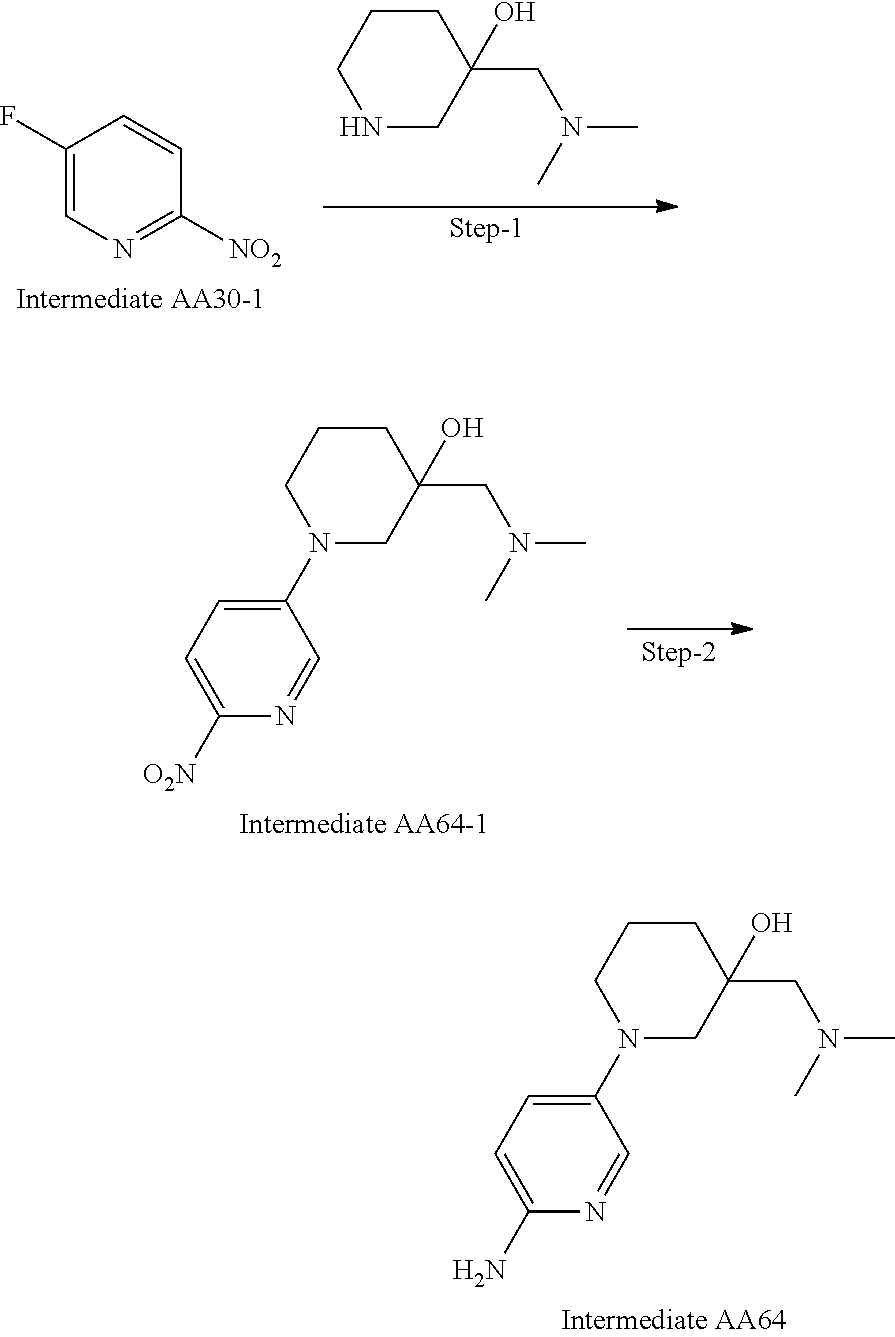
C1(N)=CC=C(N2CCCC(CN(C)C)(O)C2)C=N1.C1=CC(F)=CN=C1[NO2].N1CC(CN(C)C)(O)CCC1.C1([O2N])=CC=C(N2CCCC(CN(C)C)(O)C2)C=N1
